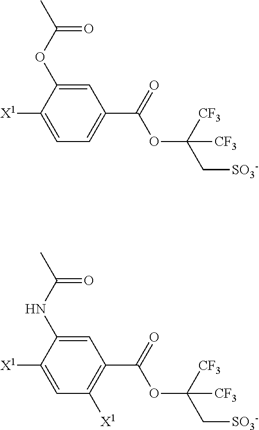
C1=C(OC(=O)C)C([X1])=CC=C1C(OC([CF3])(C[SO3-])[CF3])=O.C1=C(NC(=O)C)C([X1])=CC([X1])=C1C(OC([CF3])(C[SO3-])[CF3])=O
